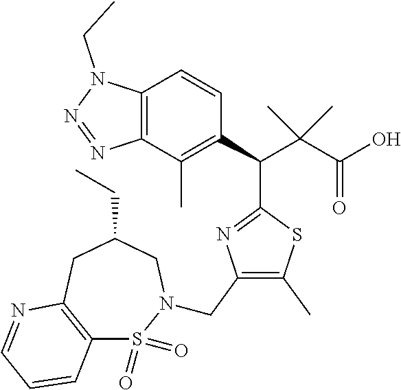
C12=C(C(C)=C(C(C(C(O)=O)(C)C)C3=NC(CN4S(=O)(=O)C5=C(CC(CC)C4)N=CC=C5)=C(C)S3)C=C1)N=NN2CC
